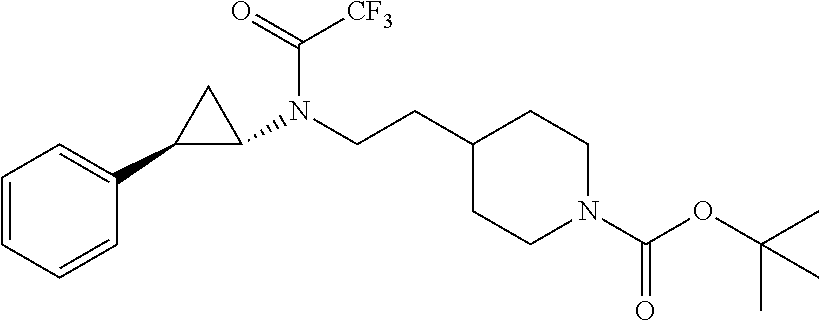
C1=CC=CC(C2C(N(CCC3CCN(C(OC(C)(C)C)=O)CC3)C(=O)[CF3])C2)=C1
